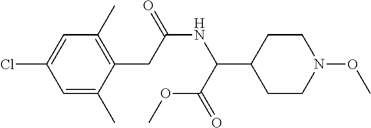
C1=C(Cl)C=C(C)C(CC(NC(C2CCN(OC)CC2)C(OC)=O)=O)=C1C
